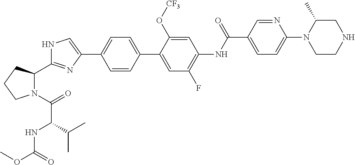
C1=CC(C2=CC(F)=C(NC(C3=CC=C(N4CCNCC4C)N=C3)=O)C=C2O[CF3])=CC=C1C1=CNC(C2N(C(=O)C(NC(OC)=O)C(C)C)CCC2)=N1
